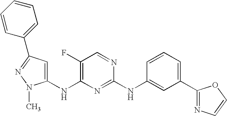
C1(F)=C(NC2=CC(C3=CC=CC=C3)=NN2C)N=C(NC2=CC(C3=NC=CO3)=CC=C2)N=C1
